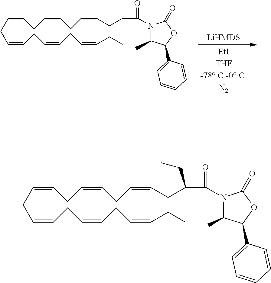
C(C=CCC=CCC=CCC)C=CCC=CCC=CCCC(N1C(C)C(C2=CC=CC=C2)OC1=O)=O.C(C=CCC=CCC=CCC)C=CCC=CCC=CCC(C(N1C(C)C(C2=CC=CC=C2)OC1=O)=O)CC
